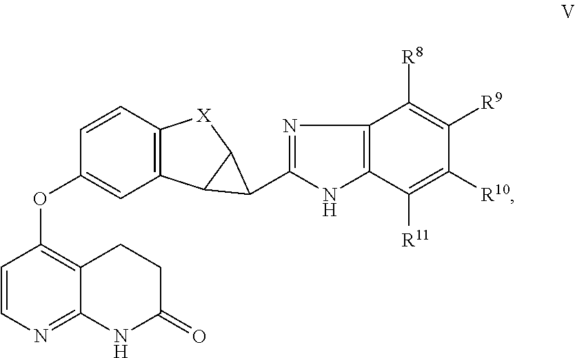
C1=CN=C2C(=C1OC1=CC3=C([X]C4C3C4C3=NC4=C(N3)C([R11])=C([R10])C([R9])=C4[R8])C=C1)CCC(=O)N2
